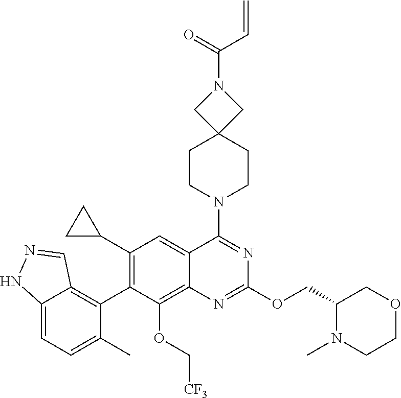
C12=CC=C(C)C(C3=C(C4CC4)C=C4C(=C3OC[CF3])N=C(OCC3N(C)CCOC3)N=C4N3CCC4(CC3)CN(C(=O)C=C)C4)=C1C=NN2
